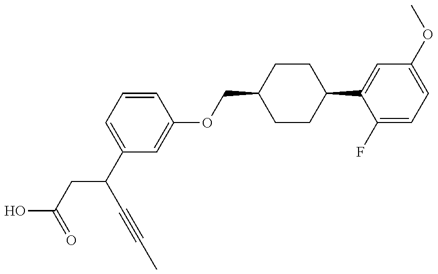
OC(CC(C1=CC=CC(OCC2CCC(C3=CC(OC)=CC=C3F)CC2)=C1)C#CC)=O
